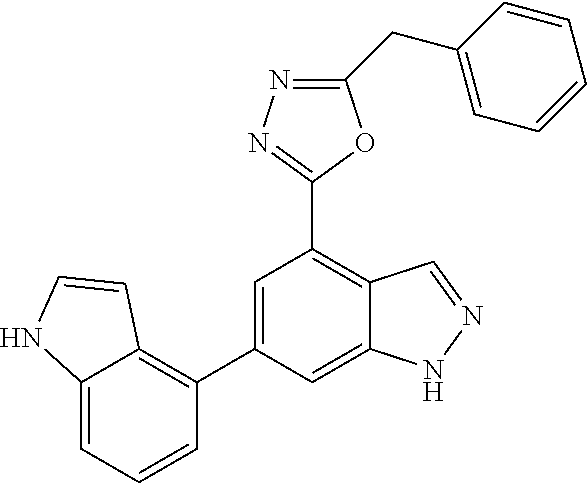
C1=C(C2=C3C(=CC=C2)NC=C3)C=C2C(=C1C1=NN=C(CC3=CC=CC=C3)O1)C=NN2
